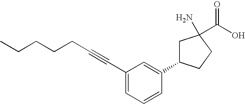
C1=C(C#CCCCCC)C=C(C2CC(N)(C(O)=O)CC2)C=C1
